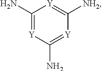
C1(N)=[Y]C(N)=[Y]C([NH2])=[Y]1
